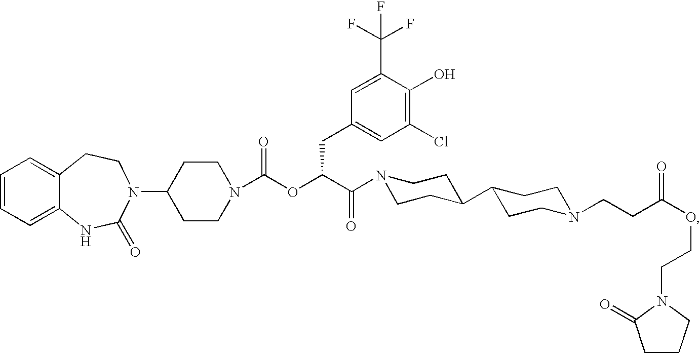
C1=CC=C2C(=C1)CCN(C1CCN(C(OC(C(=O)N3CCC(C4CCN(CCC(OCCN5CCCC5=O)=O)CC4)CC3)CC3=CC(Cl)=C(O)C(C(F)(F)F)=C3)=O)CC1)C(=O)N2
